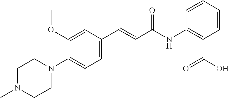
C1(OC)=CC(C=CC(NC2=C(C(O)=O)C=CC=C2)=O)=CC=C1N1CCN(C)CC1
